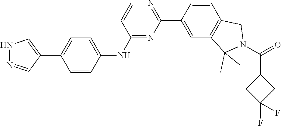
N1N=CC(C2=CC=C(NC3=NC(C4=CC5=C(C=C4)CN(C(=O)C4CC(F)(F)C4)C5(C)C)=NC=C3)C=C2)=C1
